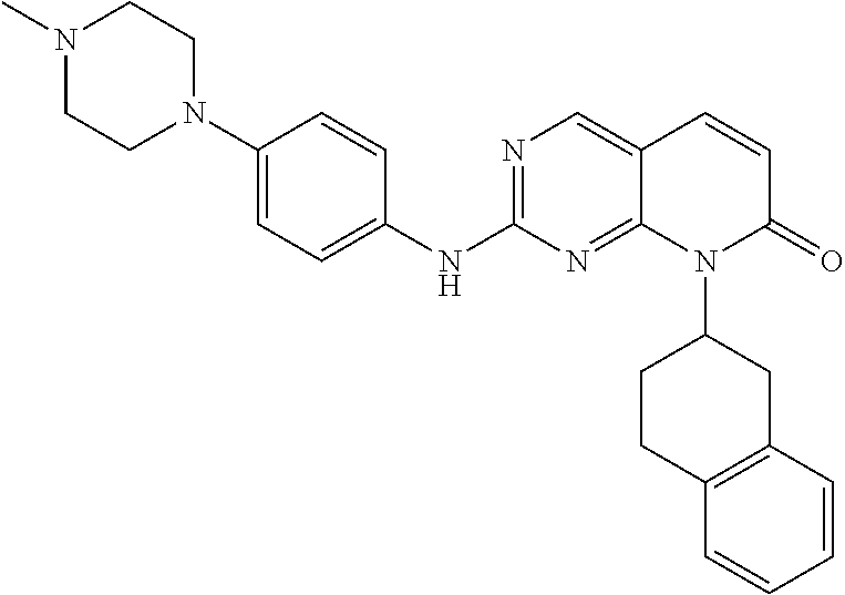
C1(N2CCN(C)CC2)=CC=C(NC2=NC=C3C(=N2)N(C2CC4=C(CC2)C=CC=C4)C(=O)C=C3)C=C1
